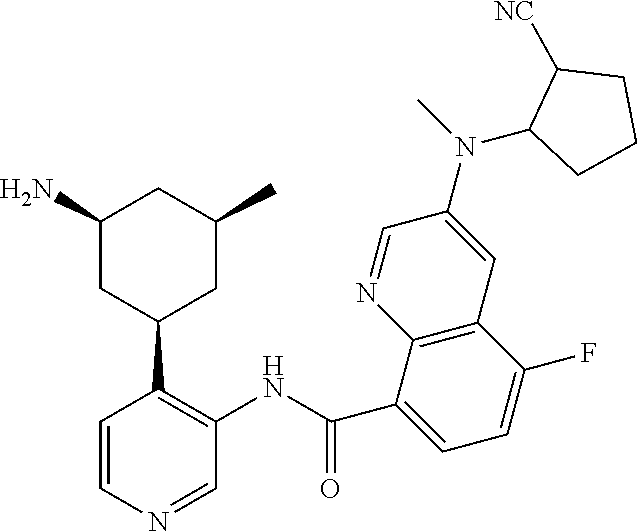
C1=CN=CC(NC(C2=CC=C(F)C3=C2N=CC(N(C2CCCC2[NC])C)=C3)=O)=C1C1CC(C)CC(N)C1
